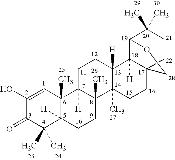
C1(C)(C)C2([H])C(C)(C=C(O)C1=O)C1([H])C(C)(C3(C)C([H])(C4([H])C5(CC3)CCC(C)(C)C4OC5)CC1)CC2
